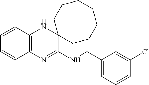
C1=CC2=C(C=C1)N=C(NCC1=CC=CC(Cl)=C1)C1(N2)CCCCCCC1
